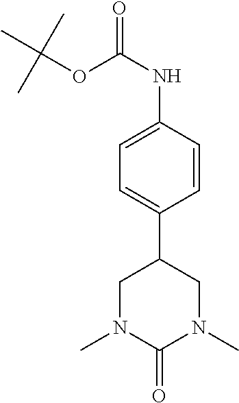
C1N(C)C(=O)N(C)CC1C1=CC=C(NC(=O)OC(C)(C)C)C=C1
